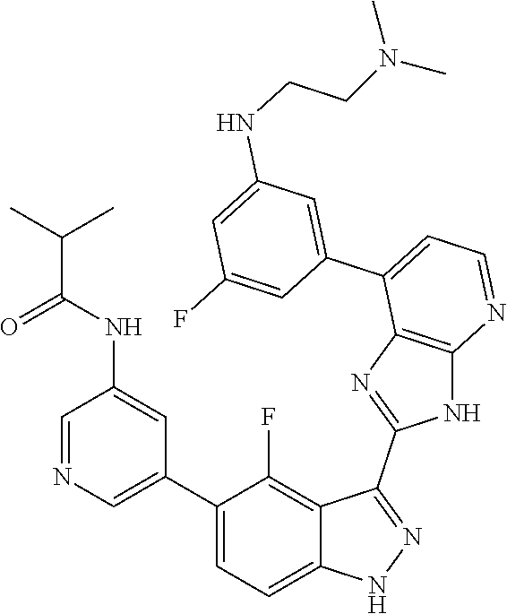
C1=NC=C(C2=CC=C3C(=C2F)C(C2=NC4=C(N2)N=CC=C4C2=CC(NCCN(C)C)=CC(F)=C2)=NN3)C=C1NC(C(C)C)=O
